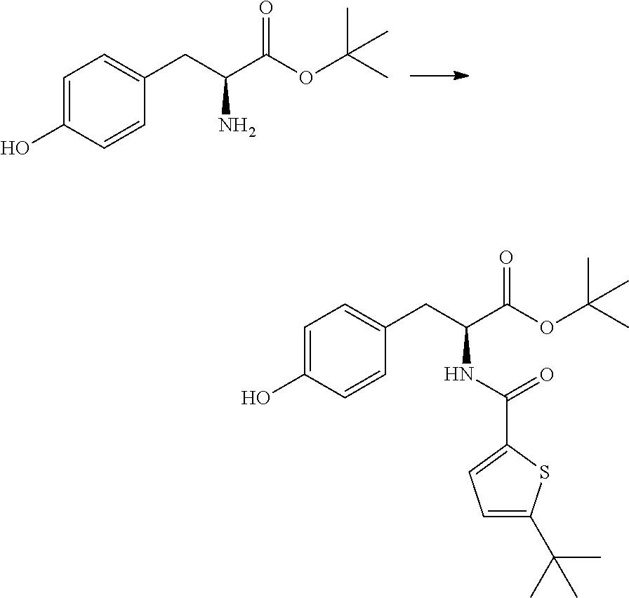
C1=C(O)C=CC(CC(C(OC(C)(C)C)=O)N)=C1.C1=C(O)C=CC(CC(C(OC(C)(C)C)=O)NC(C2=CC=C(C(C)(C)C)S2)=O)=C1
